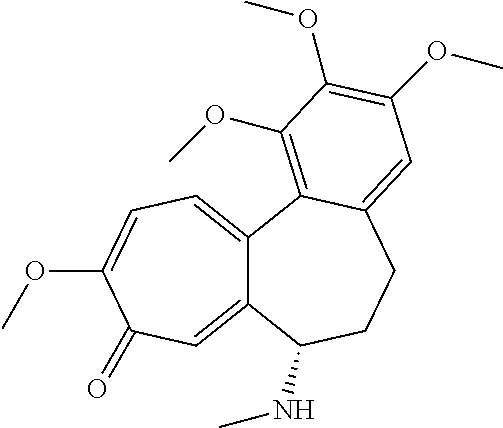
C12=CC(=O)C(OC)=CC=C1C1=C(OC)C(OC)=C(OC)C=C1CCC2NC
